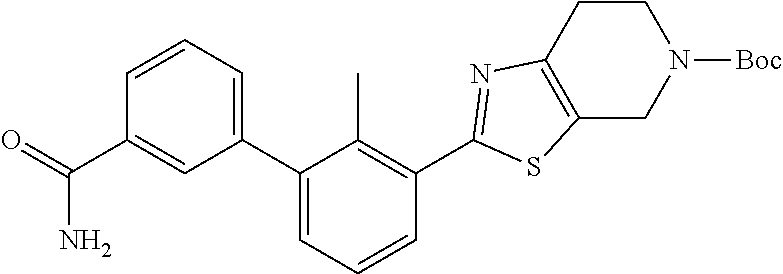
C1(C2=CC=CC(C(N)=O)=C2)=CC=CC(C2=NC3=C(S2)CN([Boc])CC3)=C1C
